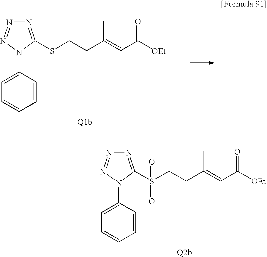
S(CCC(=CC([OEt])=O)C)C1=NN=NN1C1=CC=CC=C1.S(CCC(=CC([OEt])=O)C)(C1=NN=NN1C1=CC=CC=C1)(=O)=O
